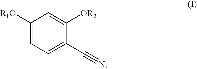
C1([R1O])=CC=C(C#N)C([OR2])=C1
